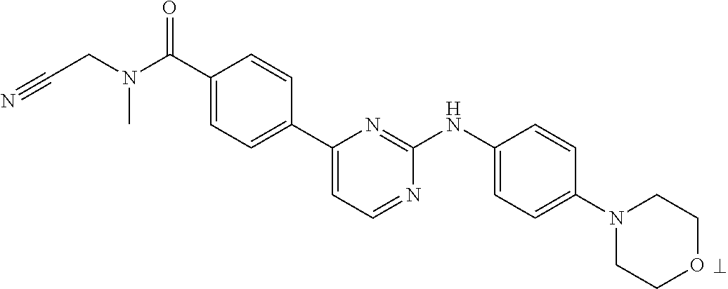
C1(C(N(CC#N)C)=O)=CC=C(C2=CC=NC(NC3=CC=C(N4CCOCC4)C=C3)=N2)C=C1
